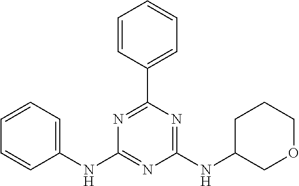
C1=CC=CC(NC2=NC(NC3COCCC3)=NC(C3=CC=CC=C3)=N2)=C1
